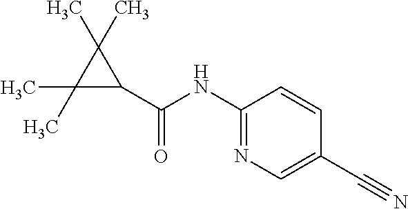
C1(C(=O)NC2=NC=C(C#N)C=C2)C(C)(C)C1(C)C
